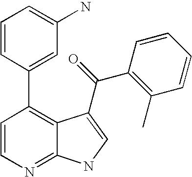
C1=CN=C2C(=C1C1=CC(N)=CC=C1)C(C(C1=C(C)C=CC=C1)=O)=CN2
